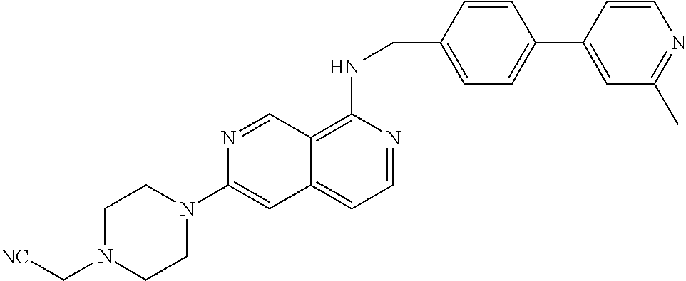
C1N(C2=CC3=CC=NC(NCC4=CC=C(C5=CC(C)=NC=C5)C=C4)=C3C=N2)CCN(C[NC])C1
